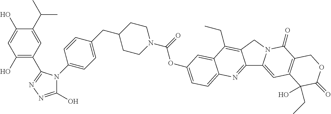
C1(O)=NN=C(C2=C(O)C=C(O)C(C(C)C)=C2)N1C1=CC=C(CC2CCN(C(OC3=CC=C4C(=C3)C(CC)=C3C(=N4)C4=CC5=C(C(=O)N4C3)COC(=O)C5(CC)O)=O)CC2)C=C1
